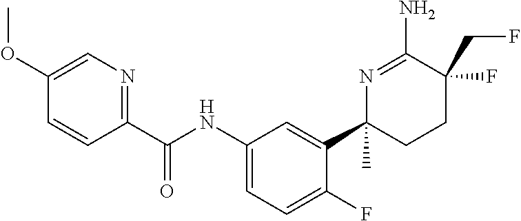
C(NC1=CC=C(F)C(C2(C)CCC(F)(CF)C(N)=N2)=C1)(=O)C1=NC=C(OC)C=C1
